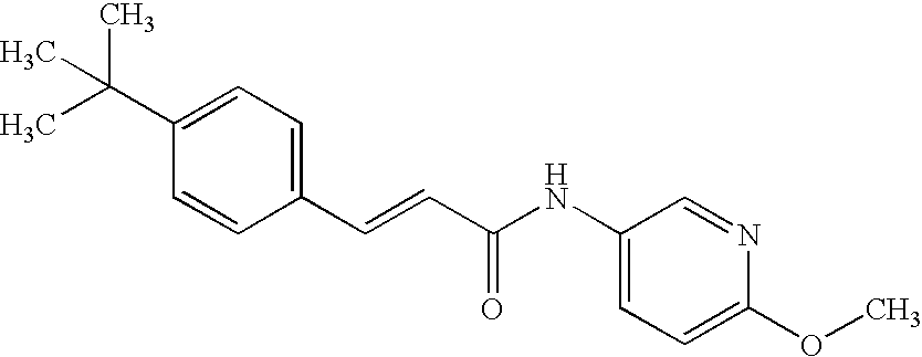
C1(C=CC(=O)NC2=CC=C(OC)N=C2)=CC=C(C(C)(C)C)C=C1
